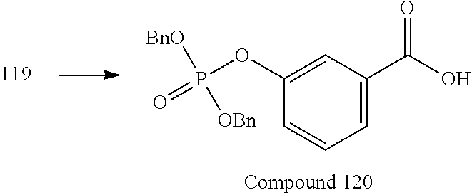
C1=C(C(O)=O)C=C(OP(=O)([OBn])[BnO])C=C1
